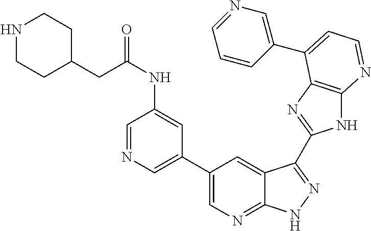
C1(C2=CN=C3C(=C2)C(C2=NC4=C(N2)N=CC=C4C2=CN=CC=C2)=NN3)=CN=CC(NC(CC2CCNCC2)=O)=C1
